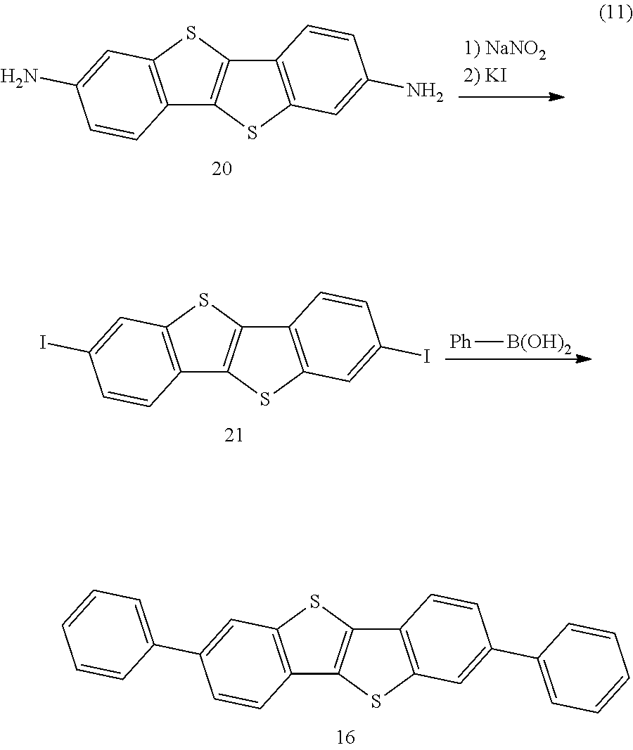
C12=C(SC3=C1SC1=C3C=CC(C3=CC=CC=C3)=C1)C=C(C1=CC=CC=C1)C=C2.C12=C(SC3=C1SC1=C3C=CC(N)=C1)C=C(N)C=C2.C12=C(SC3=C1SC1=C3C=CC(I)=C1)C=C(I)C=C2.[Ph][B(OH)2]
